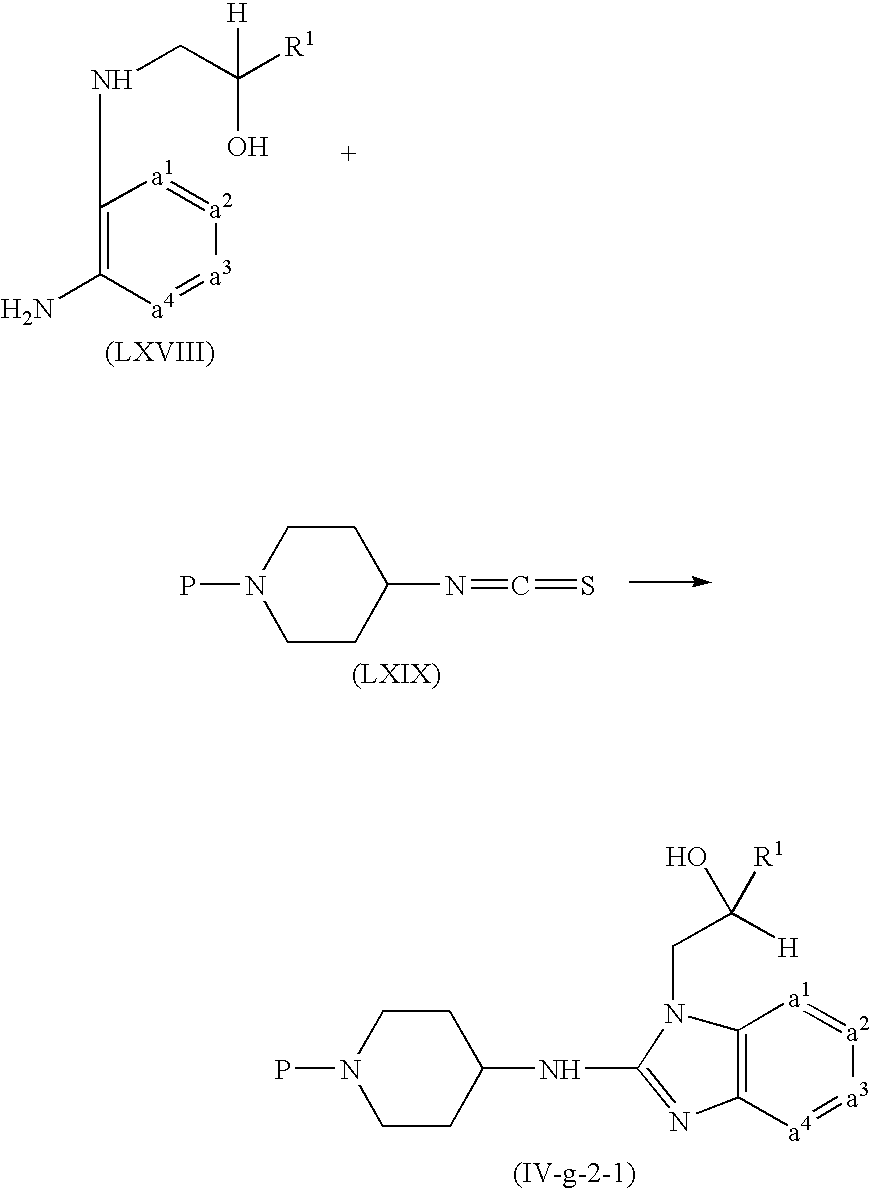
[(IV-g-2-1)].C12=C([a4]=[a3][a2]=[a1]1)N=C(NC1CCN(P)CC1)N2CC([H])(O)[R1].[(LXVIII)].C1(NCC([R1])(O)[H])=C(N)[a4]=[a3][a2]=[a1]1.C1CC(N=C=S)CCN1P
